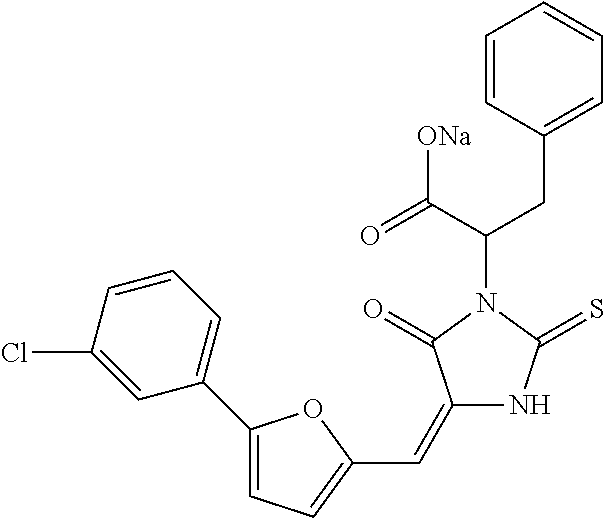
C1=CC(CC(C(=O)[ONa])N2C(=O)C(=CC3=CC=C(C4=CC=CC(Cl)=C4)O3)NC2=S)=CC=C1
